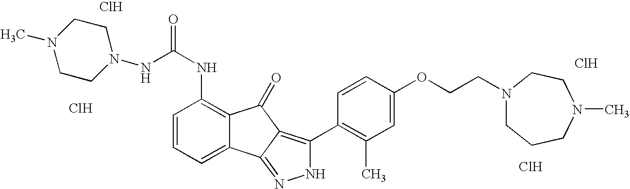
Cl.Cl.C1=CC=C2C(=C1NC(=O)NN1CCN(C)CC1)C(=O)C1=C(C3=C(C)C=C(OCCN4CCCN(C)CC4)C=C3)NN=C21.Cl.Cl
